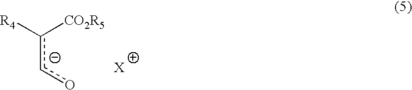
[R4]c([CO2R5])co
